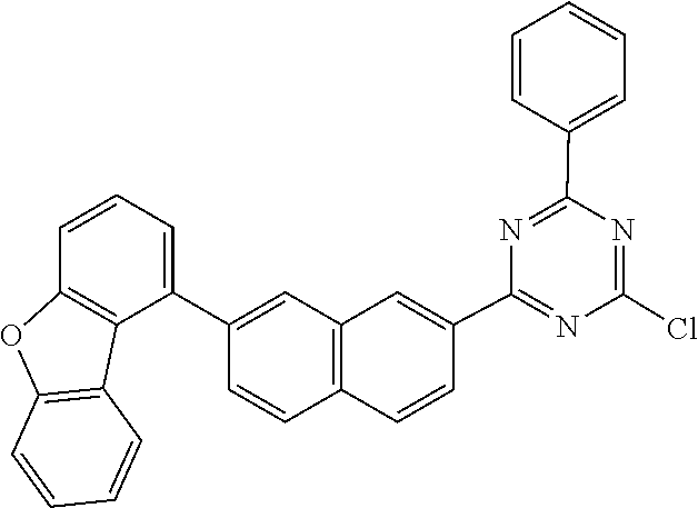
ClC1=NC(C2=CC=CC=C2)=NC(C2=CC3=C(C=C2)C=CC(C2=CC=CC4=C2C2=C(O4)C=CC=C2)=C3)=N1
